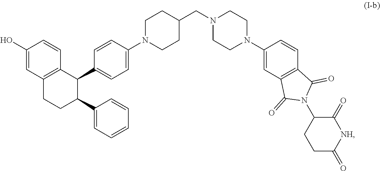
C1CC(=O)[NH]C(=O)C1N1C(=O)C2=C(C=C(N3CCN(CC4CCN(C5=CC=C(C6C7=C(C=C(O)C=C7)CCC6C6=CC=CC=C6)C=C5)CC4)CC3)C=C2)C1=O
